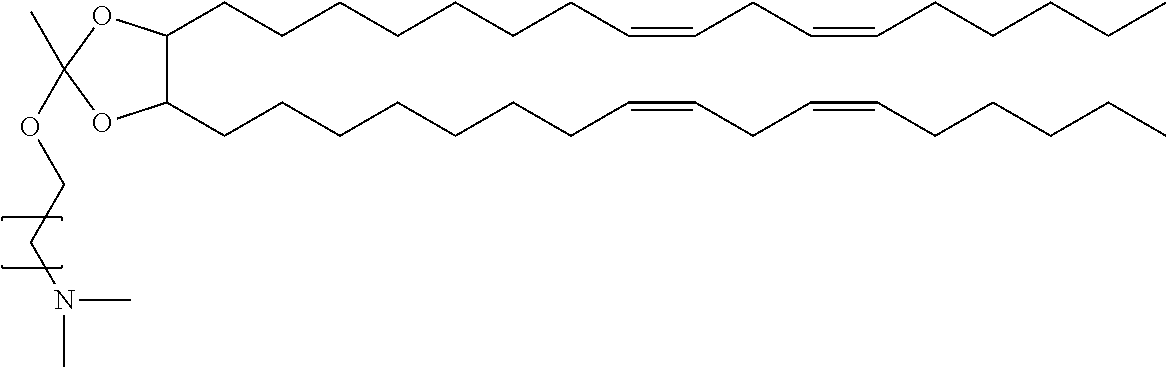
O(C1(C)OC(CCCCCCCC=CCC=CCCCCC)C(CCCCCCCC=CCC=CCCCCC)O1)CCN(C)C
